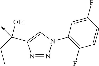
C<-C(C1=CN(C2=C(F)C=CC(F)=C2)N=N1)(CC)O
